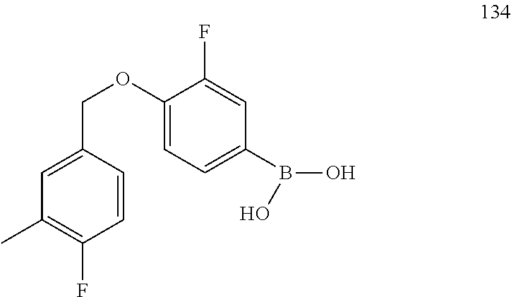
C1(OCC2=CC(C)=C(F)C=C2)=CC=C(B(O)O)C=C1F
